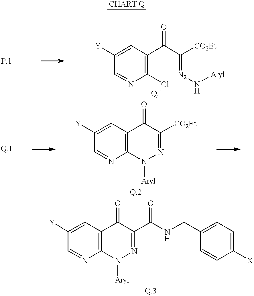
C1([Y])=CC(C(C([CO2Et])=[N2]N[Aryl])=O)=C(Cl)N=C1.C1([Y])=CC2=C(N=C1)N([Aryl])N=C([CO2Et])C2=O.C1([Y])=CC2=C(N=C1)N([Aryl])N=C(C(NCC1=CC=C([X])C=C1)=O)C2=O
